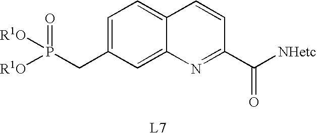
C1=C(CP([R1O])([R1O])=O)C=C2C(=C1)C=CC(C([NHetc])=O)=N2
